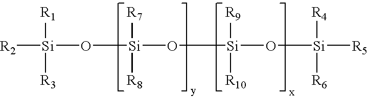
[R2][Si]([R1])([R3])O[Si]([R7])([R8])O[Si]([R9])([R10])O[Si]([R4])([R6])[R5]
